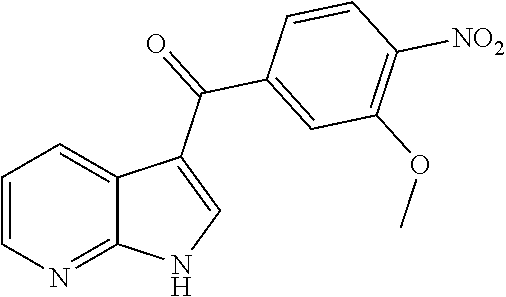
C1=CN=C2C(=C1)C(C(=O)C1=CC(OC)=C([NO2])C=C1)=CN2
